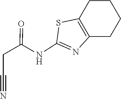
C12=C(N=C(NC(CC#N)=O)S1)CCCC2
